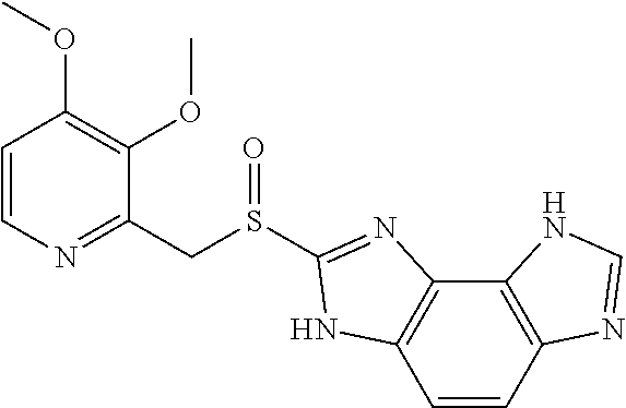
C1=CN=C(CS(C2=NC3=C(C=CC4=C3NC=N4)N2)=O)C(OC)=C1OC
